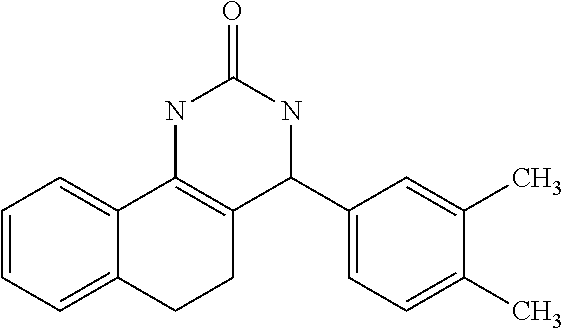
C1=CC=C2C(=C1)C1=C(CC2)C(C2=CC=C(C)C(C)=C2)NC(=O)N1
